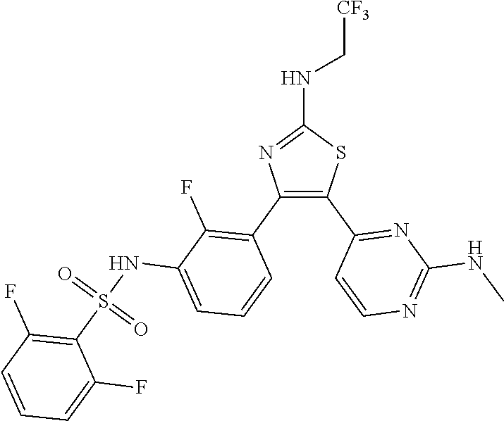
C1(NC[CF3])=NC(C2=C(F)C(NS(C3=C(F)C=CC=C3F)(=O)=O)=CC=C2)=C(C2=NC(NC)=NC=C2)S1
